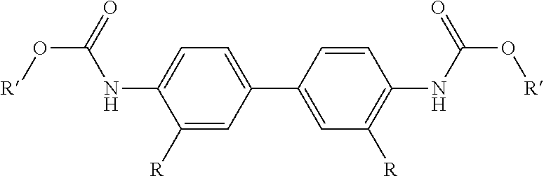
C1(NC(O[R])=O)=CC=C(C2=CC([R])=C(NC(O[R])=O)C=C2)C=C1[R]
